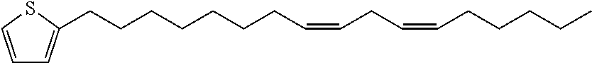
C1=CSC(CCCCCCCC=CCC=CCCCCC)=C1
